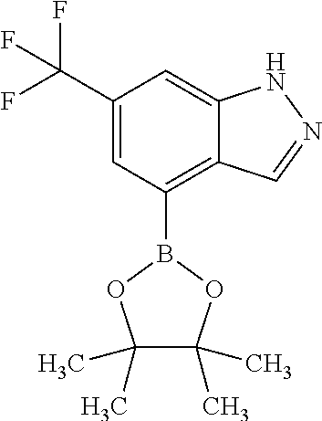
C1(C(F)(F)F)=CC(B2OC(C)(C)C(C)(C)O2)=C2C(=C1)NN=C2
